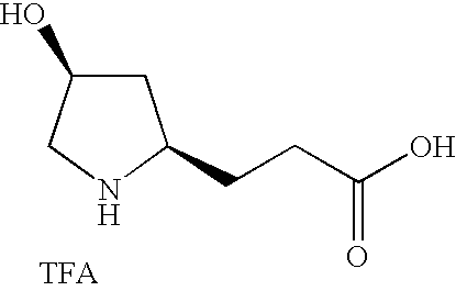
C1(O)CC(CCC(O)=O)NC1
